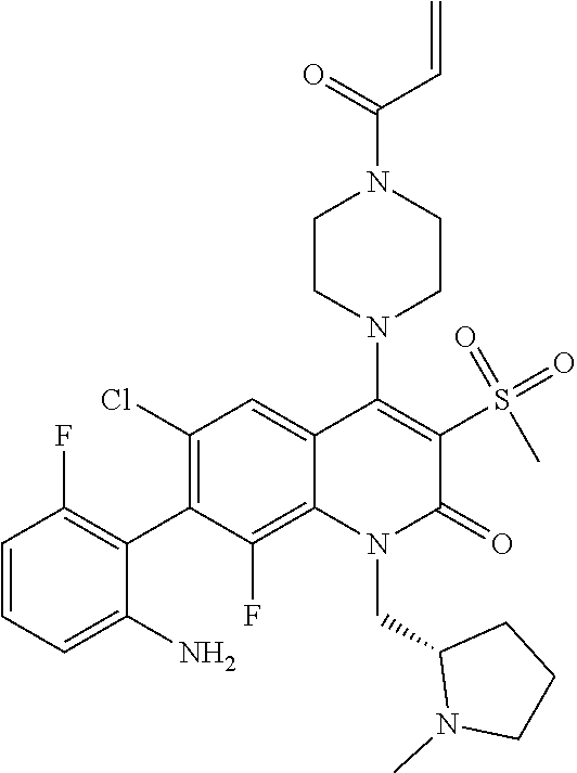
N1(CC2N(C)CCC2)C(=O)C(S(=O)(=O)C)=C(N2CCN(C(=O)C=C)CC2)C2=CC(Cl)=C(C3=C(F)C=CC=C3N)C(F)=C12
